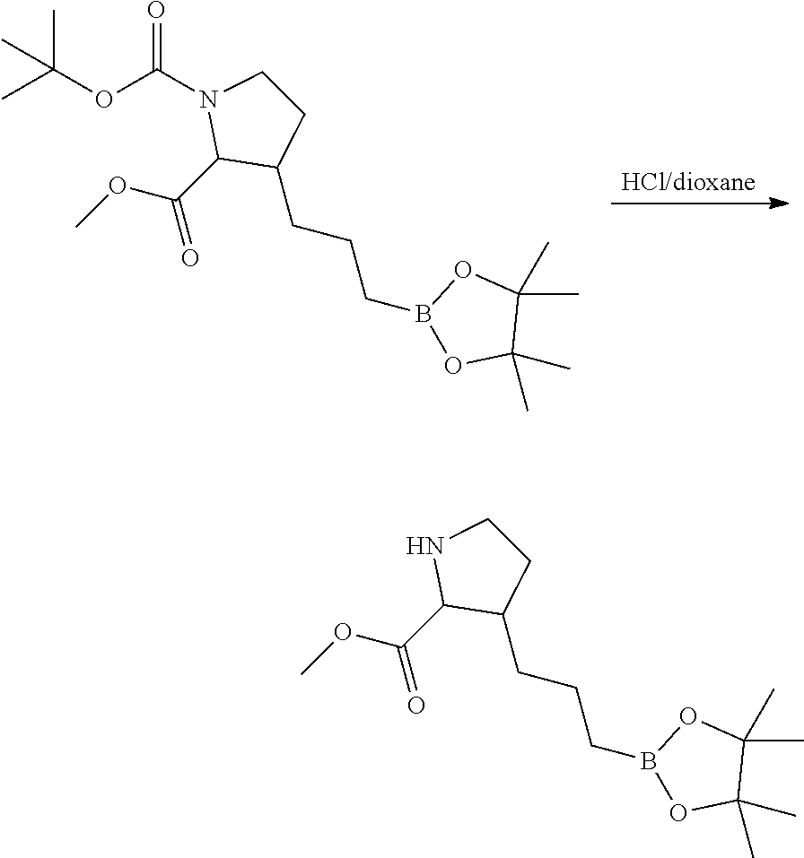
[HCl/dioxane].COC(C1C(CCCB2OC(C)(C)C(C)(C)O2)CCN1C(OC(C)(C)C)=O)=O.COC(C1C(CCCB2OC(C)(C)C(C)(C)O2)CCN1)=O
